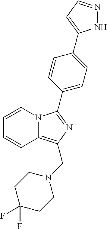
N12C(=C(CN3CCC(F)(F)CC3)N=C1C1=CC=C(C3=CC=NN3)C=C1)C=CC=C2
